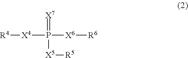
[R4][X4]P([X6][R6])(=[X7])[X5][R5]
